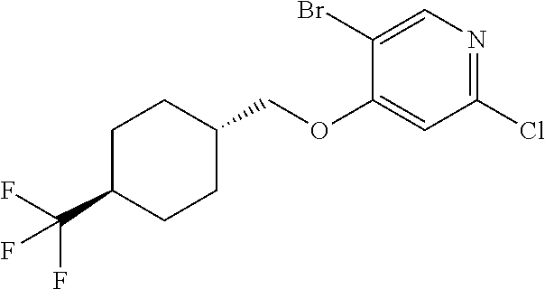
C1(Br)=CN=C(Cl)C=C1OCC1CCC(C(F)(F)F)CC1
